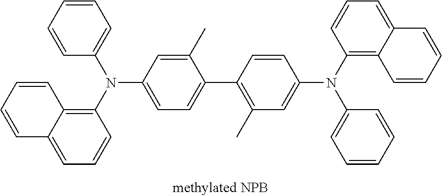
C1=CC=CC(N(C2=C3C(=CC=C2)C=CC=C3)C2=CC=C(C3=C(C)C=C(N(C4=C5C(=CC=C4)C=CC=C5)C4=CC=CC=C4)C=C3)C(C)=C2)=C1
